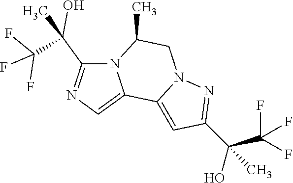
FC(F)(F)C(C)(C1=NC=C2N1C(C)CN1C2=CC(C(O)(C(F)(F)F)C)=N1)O
